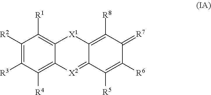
C1([R2])=C([R3])C([R4])=C2C(=C1[R1])[X1]C1=C([R8])C(=[R7])C([R6])=C([R5])C1=[X2]2
